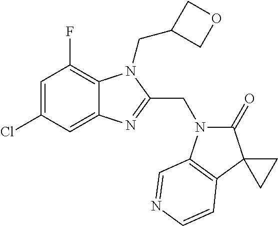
C1=C(Cl)C=C2C(=C1F)N(CC1COC1)C(CN1C(=O)C3(C4=C1C=NC=C4)CC3)=N2
